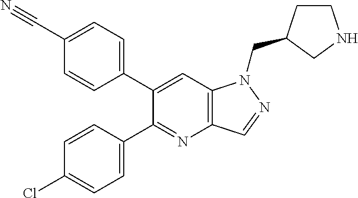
C1(C#N)=CC=C(C2=CC3=C(N=C2C2=CC=C(Cl)C=C2)C=NN3CC2CCNC2)C=C1
